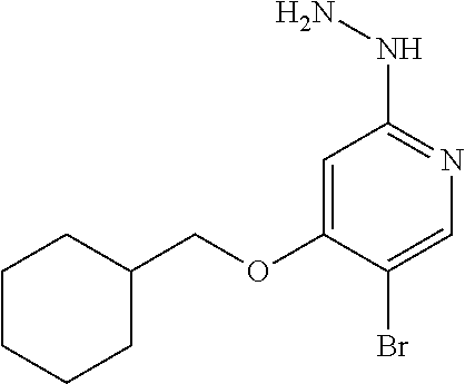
C1=C(OCC2CCCCC2)C(Br)=CN=C1NN
